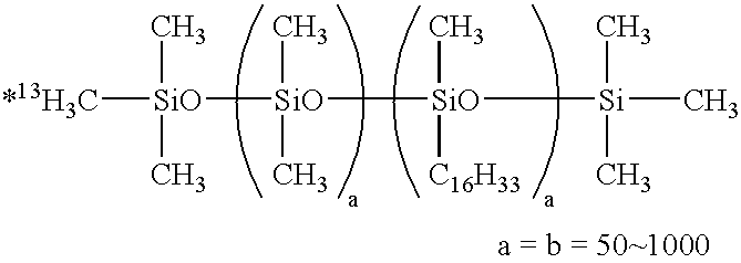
[*13H3C][SiO](C)(C)[SiO](C)(C)[SiO](C)([C16H33])[Si](C)(C)C
